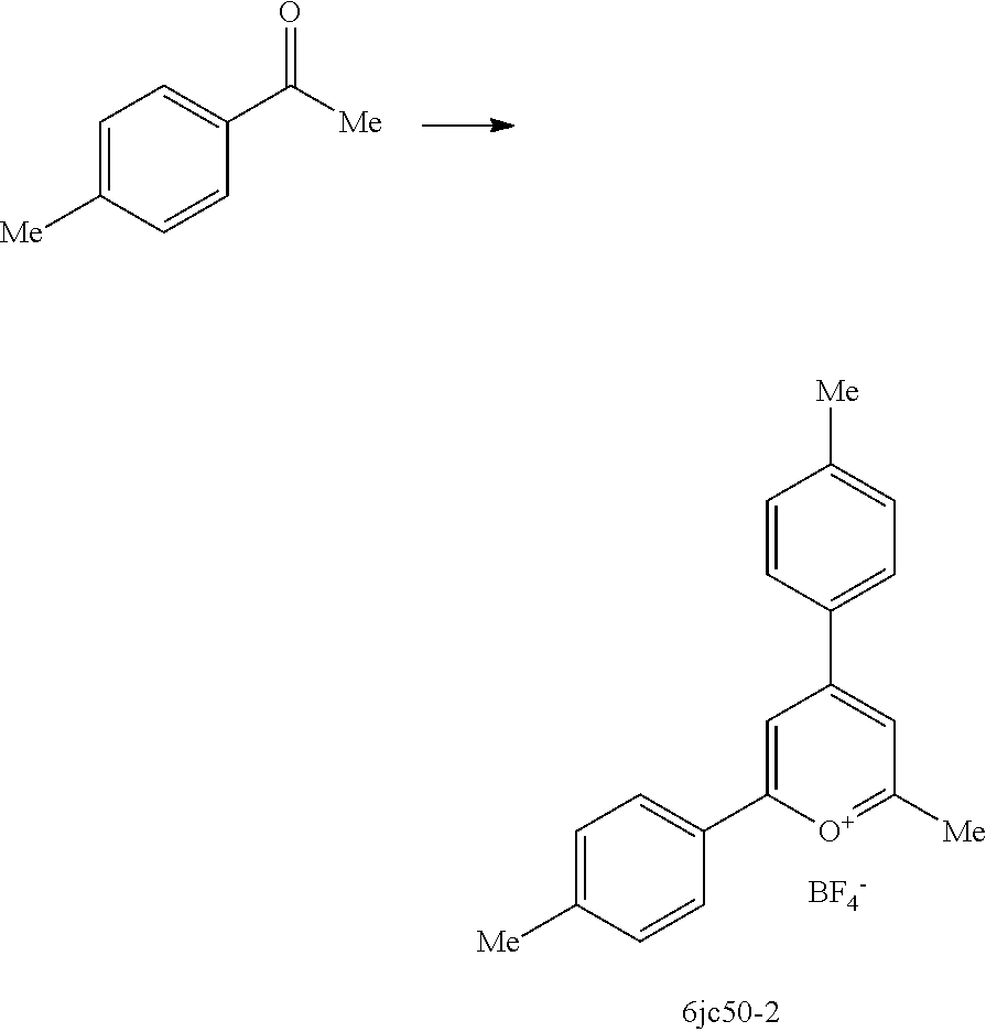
C1=C([Me])C=CC(C([Me])=O)=C1.C1=C([Me])C=CC(C2=CC(C3=CC=C([Me])C=C3)=CC([Me])=[O+]2)=C1.[BF4-]
